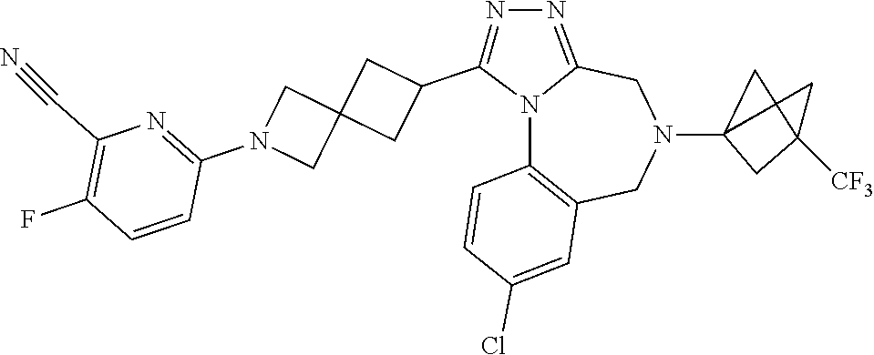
N12C3=C(CN(C4CC(C)([CF3])C4)CC1=NN=C2C1CC2(C1)CN(C1=NC(C#N)=C(F)C=C1)C2)C=C(Cl)C=C3
